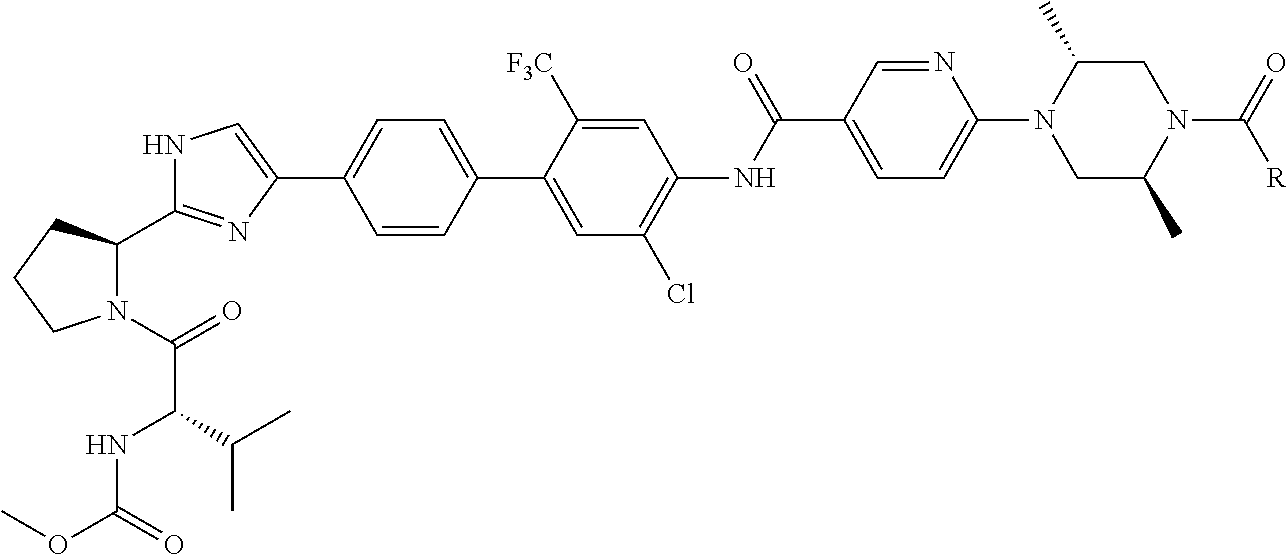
C1=CC(C2=CC(Cl)=C(NC(C3=CC=C(N4CC(C)N(C(=O)[R])CC4C)N=C3)=O)C=C2[F3C])=CC=C1C1=CNC(C2N(C(=O)C(NC(OC)=O)C(C)C)CCC2)=N1
